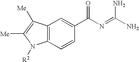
C12=C(C=CC(C(N=C(N)N)=O)=C1)N([R2])C([Me])=C2[Me]
